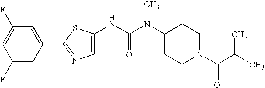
C1(F)=CC(F)=CC(C2=NC=C(NC(N(C3CCN(C(C(C)C)=O)CC3)C)=O)S2)=C1
